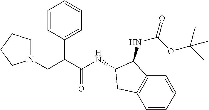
C1=CC(C(C(=O)NC2C(NC(=O)OC(C)(C)C)C3=C(C=CC=C3)C2)CN2CCCC2)=CC=C1
